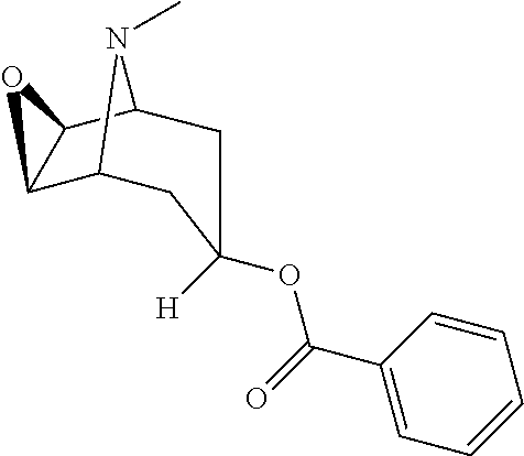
C12C3CC([H])(OC(=O)C4=CC=CC=C4)CC(C1O2)N3C
